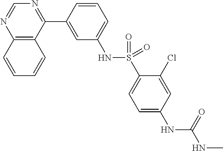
C12=C(C(C3=CC(NS(C4=CC=C(NC(NC)=O)C=C4Cl)(=O)=O)=CC=C3)=NC=N1)C=CC=C2
